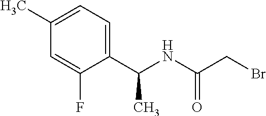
C1(C)=CC=C(C(NC(CBr)=O)C)C(F)=C1
